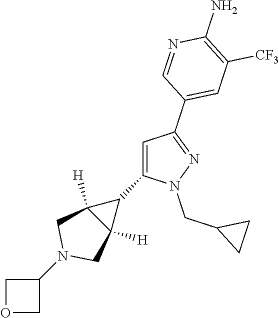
C1=C(C2C3([H])C2([H])CN(C2COC2)C3)N(CC2CC2)N=C1C1=CC([CF3])=C(N)N=C1
